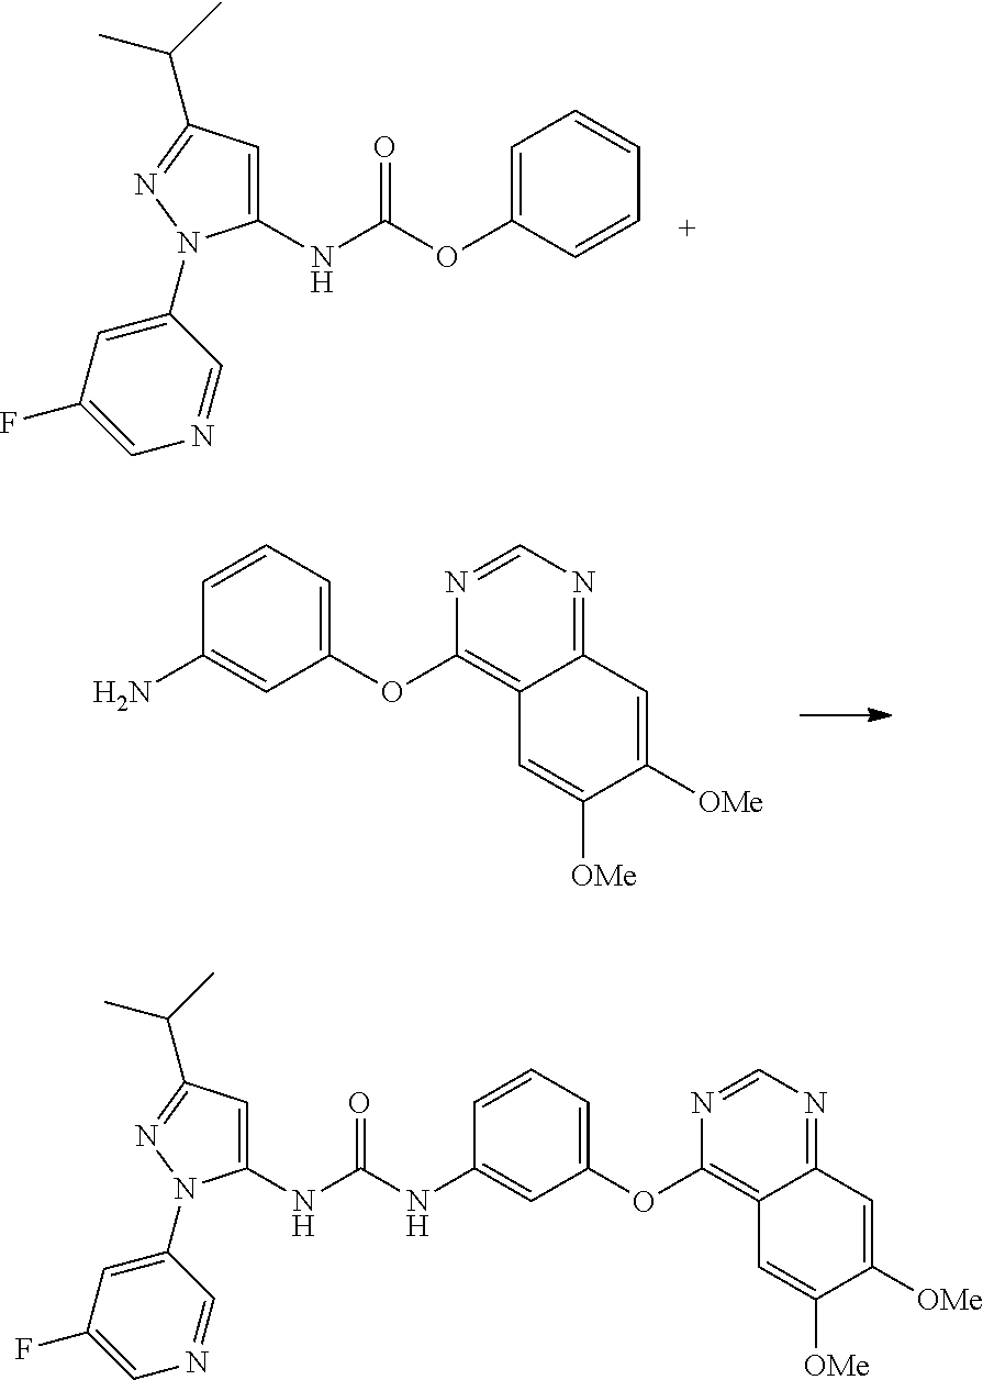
C1(NC(OC2=CC=CC=C2)=O)=CC(C(C)C)=NN1C1=CC(F)=CN=C1.C1(OC2=CC=CC(NC(NC3=CC(C(C)C)=NN3C3=CC(F)=CN=C3)=O)=C2)=C2C(=NC=N1)C=C([OMe])C([OMe])=C2.C1(OC2=CC=CC(N)=C2)=C2C(=NC=N1)C=C([OMe])C([OMe])=C2
